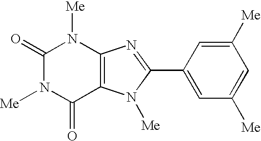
C1(=O)N([Me])C(=O)C2=C(N1[Me])N=C(C1=CC([Me])=CC([Me])=C1)N2[Me]
